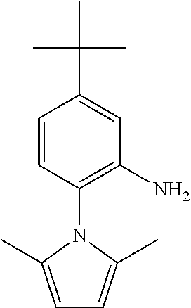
C1=CC(N2C(C)=CC=C2C)=C(N)C=C1C(C)(C)C
